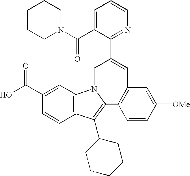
C1(C(N2CCCCC2)=O)=CC=CN=C1C1=CC2=C(C=CC([OMe])=C2)C2=C(C3CCCCC3)C3=C(N2C1)C=C(C(O)=O)C=C3
